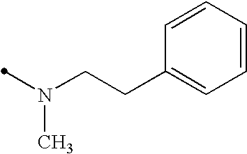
CN(CCC1=CC=CC=C1)C
